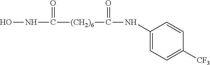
N(C([(CH2)6]C(NC1=CC=C([CF3])C=C1)=O)=O)O
